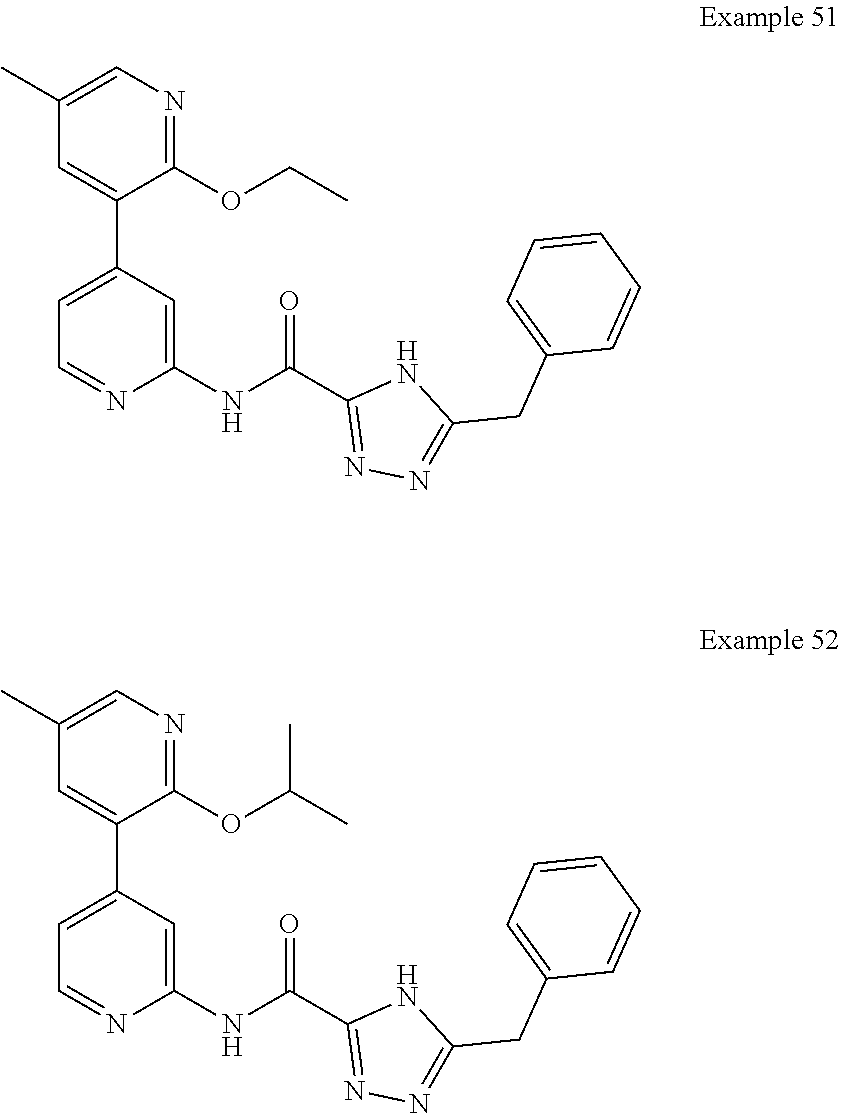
C1=NC(NC(C2=NN=C(CC3=CC=CC=C3)N2)=O)=CC(C2=CC(C)=CN=C2OCC)=C1.C1=NC(NC(C2=NN=C(CC3=CC=CC=C3)N2)=O)=CC(C2=CC(C)=CN=C2OC(C)C)=C1
